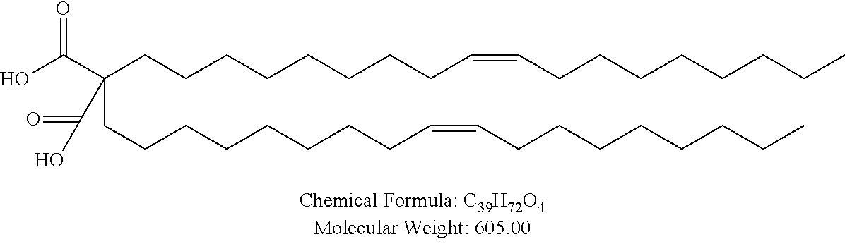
C(C(CCCCCCCCC=CCCCCCCCC)(CCCCCCCCC=CCCCCCCCC)C(=O)O)(=O)O
